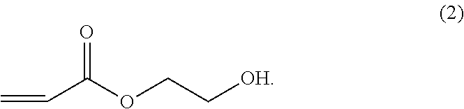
C(C(OCC[OH])=O)=C
